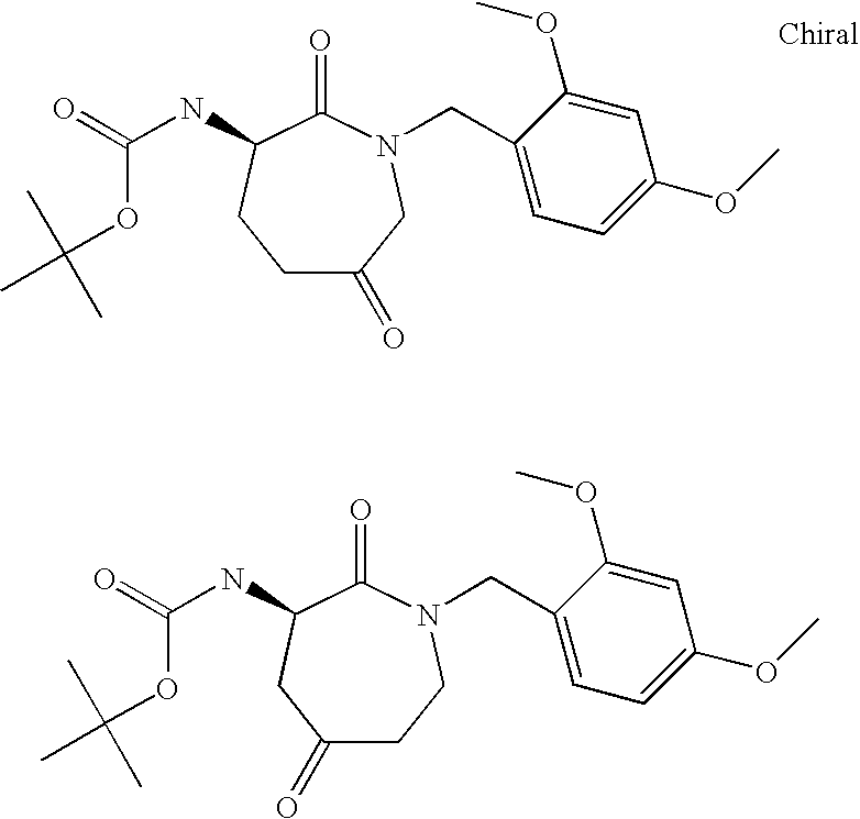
C1C(=O)CN(CC2=CC=C(OC)C=C2OC)C(=O)C(NC(=O)OC(C)(C)C)C1.C1(=O)CCN(CC2=CC=C(OC)C=C2OC)C(=O)C(NC(=O)OC(C)(C)C)C1
